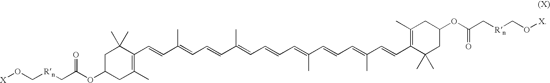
[X]OC[Rn]CC(OC1CC(C)=C(C=CC(=CC=CC(=CC=CC=C(C=CC=C(C=CC2=C(C)CC(OC(C[Rn]CO[X])=O)CC2(C)C)C)C)C)C)C(C)(C)C1)=O
